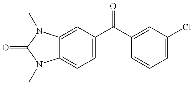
C12=CC=C(C(C3=CC(Cl)=CC=C3)=O)C=C1N(C)C(=O)N2C
